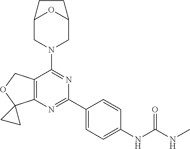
C12=C(N=C(C3=CC=C(NC(NC)=O)C=C3)N=C1N1CC3OC(C1)CC3)C1(OC2)CC1
